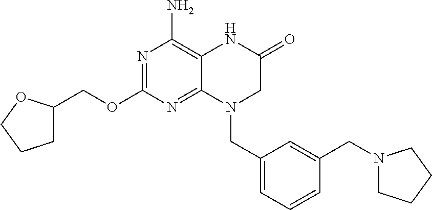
N1=C(OCC2CCCO2)N=C2C(=C1N)NC(=O)CN2CC1=CC=CC(CN2CCCC2)=C1
